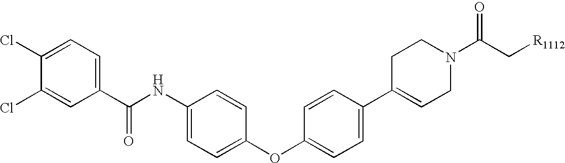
C1(Cl)=CC(C(NC2=CC=C(OC3=CC=C(C4=CCN(C(C[R1112])=O)CC4)C=C3)C=C2)=O)=CC=C1Cl
